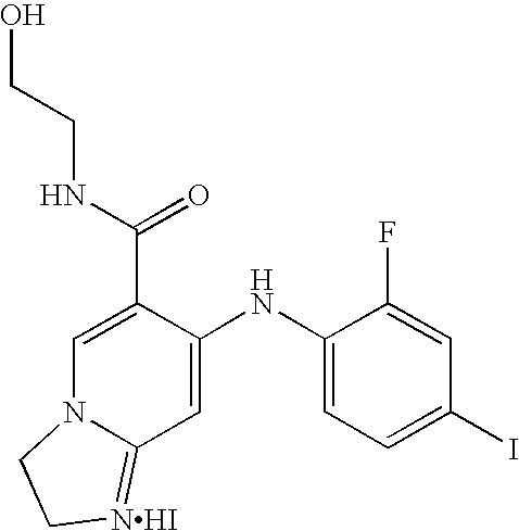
C1=C(C(NCCO)=O)C(NC2=CC=C(I)C=C2F)=CC2=[NHI]CCN12
